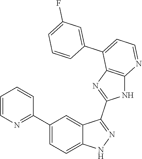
C1(C2=CC=C3C(=C2)C(C2=NC4=C(N2)N=CC=C4C2=CC(F)=CC=C2)=NN3)=NC=CC=C1
